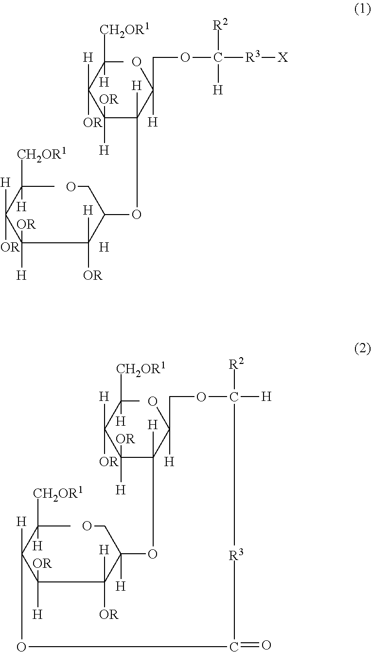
[H].C(C(O)(COC([R3][X])([R2])[H])[H])([H])(C(C([OR])([H])C([H])([CH2OR1])C)([OR])[H])OC(C([H])(C(C(C([H])([CH2OR1])C)([OR])[H])([OR])[H])[OR])CO.C1([H])(C(C([OR])([H])C([H])([CH2OR1])C)([OR])[H])C(O)([H])COC([H])([R2])[R3]C(=O)OC(C([H])([CH2OR1])C)([H])C([OR])([H])C([H])([OR])C(CO)([H])O1
